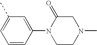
C1=CC(N2CCN(C)CC2=O)=CC(C)=C1
